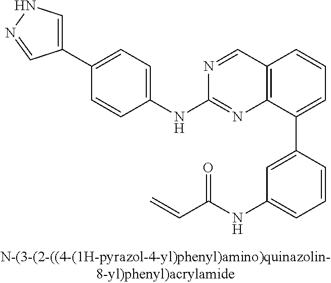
C12=C(C(C3=CC(NC(C=C)=O)=CC=C3)=CC=C1)N=C(NC1=CC=C(C3=CNN=C3)C=C1)N=C2
